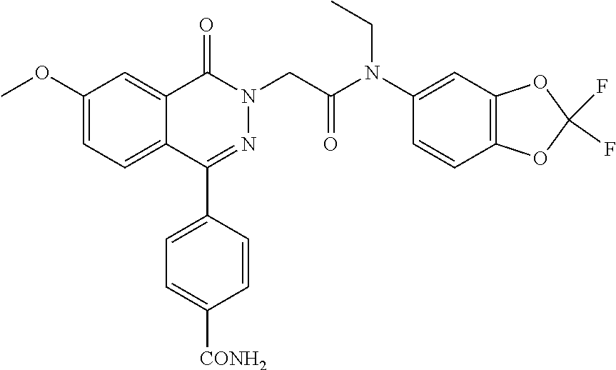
C1(OC)=CC=C2C(=C1)C(=O)N(CC(=O)N(C1=CC3=C(C=C1)OC(F)(F)O3)CC)N=C2C1=CC=C([CONH2])C=C1
